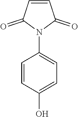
C1=CC(O)=CC=C1N1C(=O)C=CC1=O
